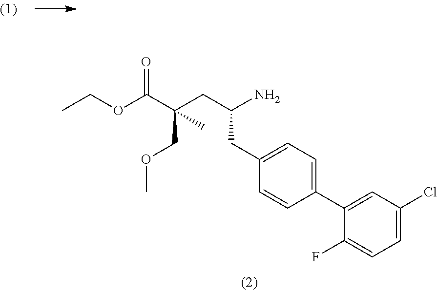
C1(F)=CC=C(Cl)C=C1C1=CC=C(CC(CC(C(OCC)=O)(COC)C)N)C=C1
